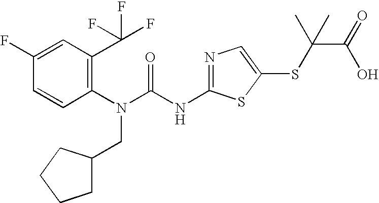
C1(F)=CC(C(F)(F)F)=C(N(C(NC2=NC=C(SC(C(O)=O)(C)C)S2)=O)CC2CCCC2)C=C1
